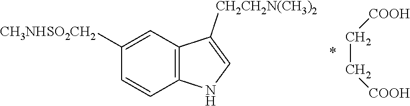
C(C[COOH])[COOH].C1=CC2=C(C=C1[CH3NHSO2CH2])C([CH2CH2N(CH3)2])=CN2
